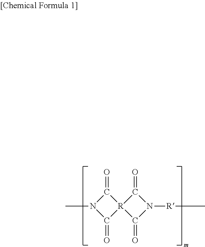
CN1C(=O)[R]2(C1=O)C(=O)N([R]C)C2=O
